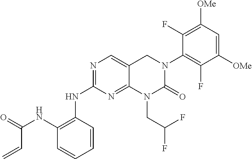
C1(NC2=C(NC(=O)C=C)C=CC=C2)=NC=C2C(=N1)N(CC(F)F)C(=O)N(C1=C(F)C([OMe])=CC([OMe])=C1F)C2
